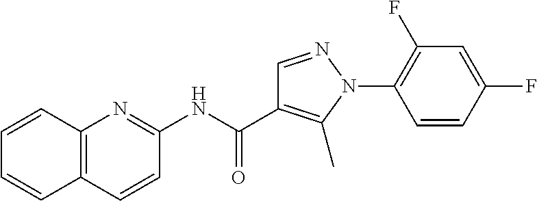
N(C(=O)C1=C(C)N(C2=C(F)C=C(F)C=C2)N=C1)C1=NC2=C(C=C1)C=CC=C2
